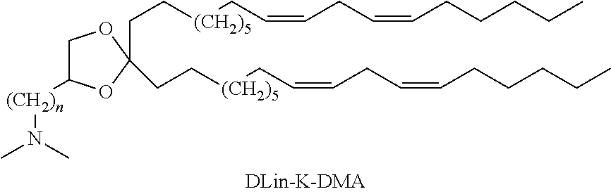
C1C([(CH2)n]N(C)C)OC(CC[(CH2)5]CC=CCC=CCCCCC)(CC[(CH2)5]CC=CCC=CCCCCC)O1
